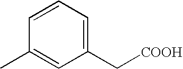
C1(C[COOH])=CC=CC(C)=C1
